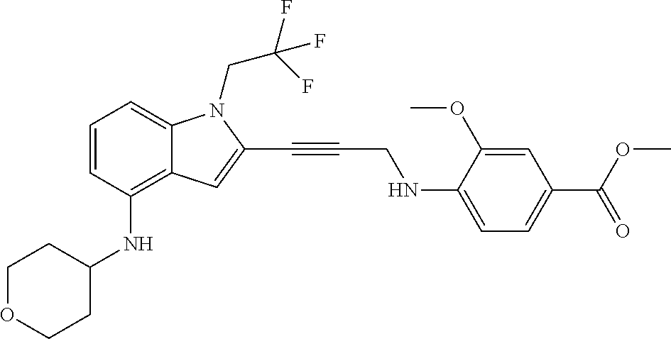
O1CCC(NC2=C3C(=CC=C2)N(CC(F)(F)F)C(C#CCNC2=CC=C(C(OC)=O)C=C2OC)=C3)CC1
